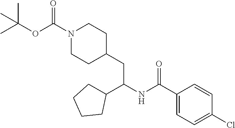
O(C(N1CCC(CC(NC(C2=CC=C(Cl)C=C2)=O)C2CCCC2)CC1)=O)C(C)(C)C
